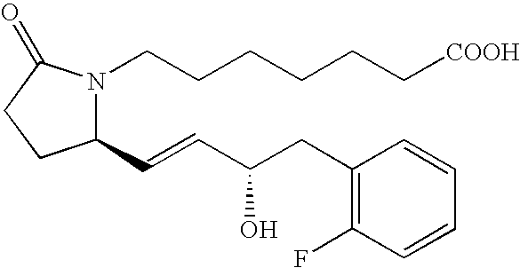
N1(CCCCCC[COOH])C(C=CC(CC2=C(F)C=CC=C2)O)CCC1=O
